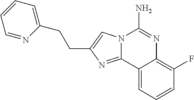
C(C1=CN2C(=N1)C1=CC=CC(F)=C1N=C2N)CC1=CC=CC=N1
